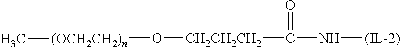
N(C(=O)[CH2CH2CH2]O[(OCH2CH2)n]C)[(IL-2)]
